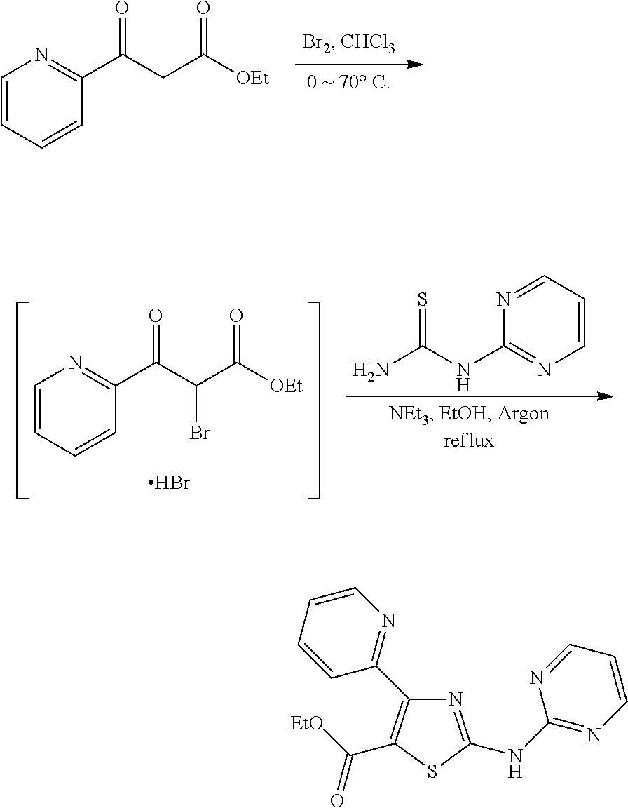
C1=CC=CC(C(CC([OEt])=O)=O)=N1.C1=CC=CC(C(C(C([OEt])=O)Br)=O)=N1.Br.N1=CC=CN=C1NC(N)=S.N1=C(NC2=NC=CC=N2)SC(C([EtO])=O)=C1C1=NC=CC=C1
